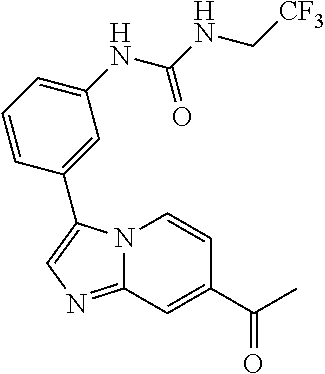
N12C(=NC=C1C1=CC(NC(NC[CF3])=O)=CC=C1)C=C(C(C)=O)C=C2
